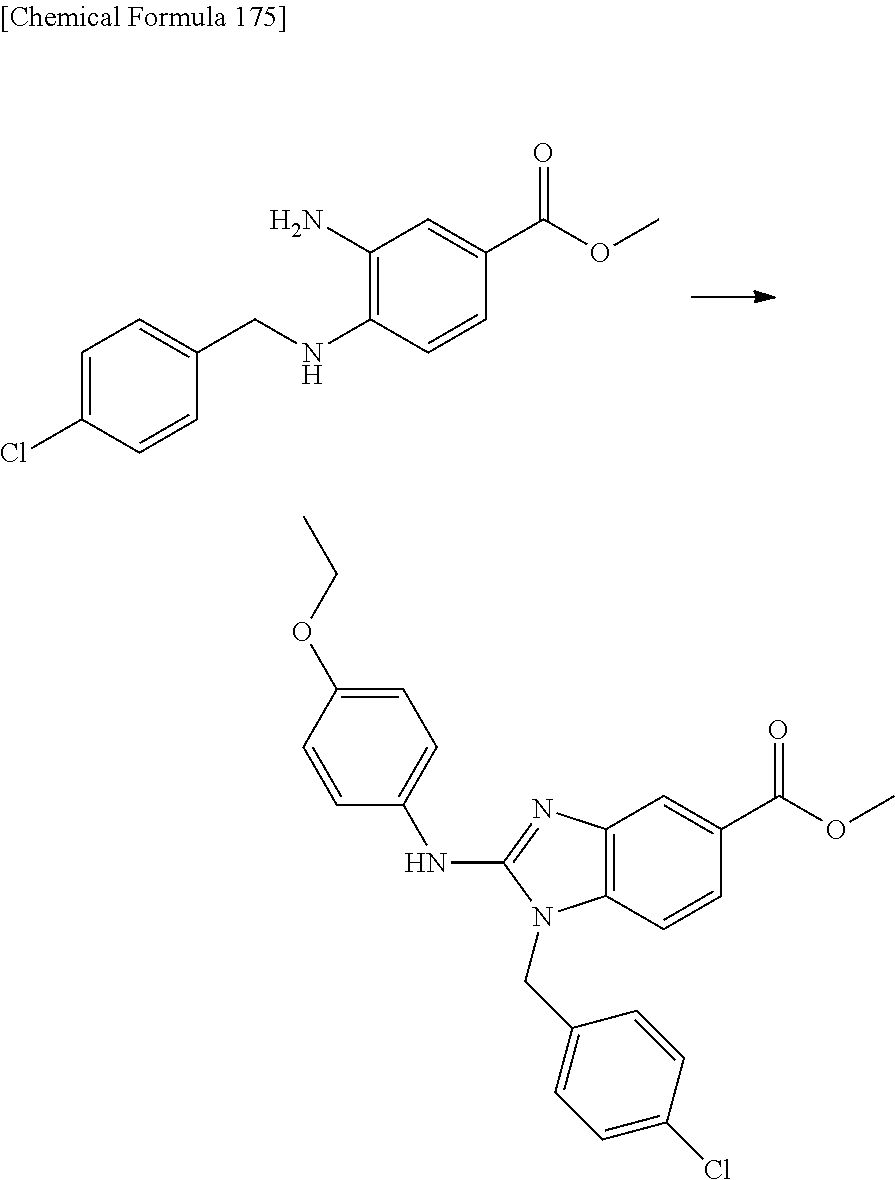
C12=C(C=CC(C(OC)=O)=C1)N(CC1=CC=C(Cl)C=C1)C(NC1=CC=C(OCC)C=C1)=N2.C1(N)=C(NCC2=CC=C(Cl)C=C2)C=CC(C(OC)=O)=C1
